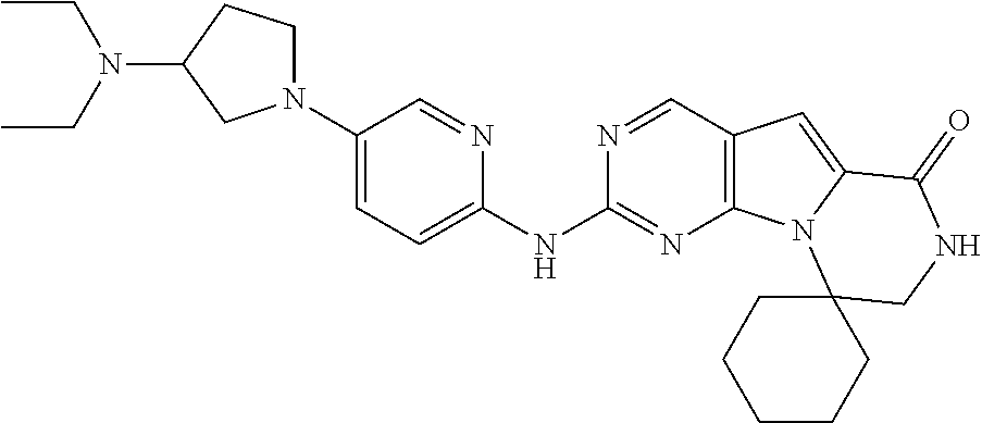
N1(C2=CC=C(NC3=NC4=C(C=N3)C=C3N4C4(CNC3=O)CCCCC4)N=C2)CCC(N(CC)CC)C1
